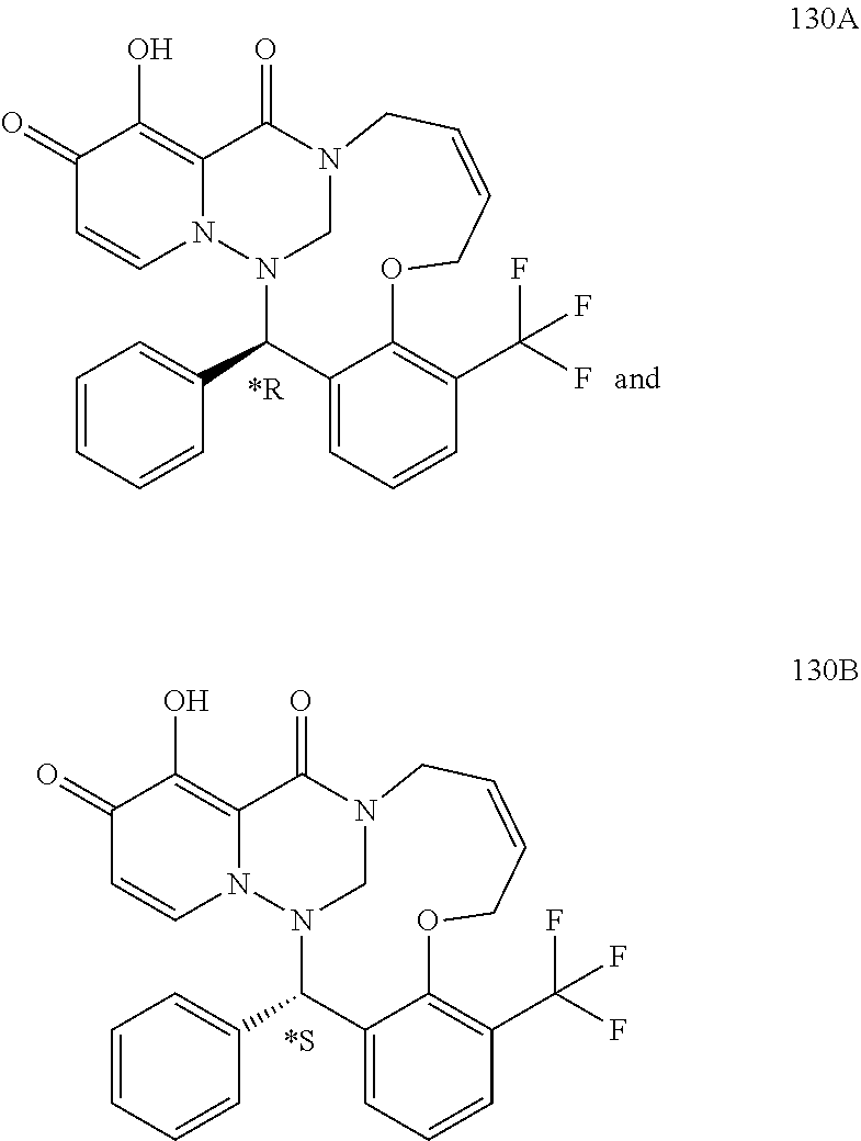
C1(=O)C=CN2C(=C1O)C(=O)N1CN2C(C2=CC=CC=C2)C2=CC=CC(C(F)(F)F)=C2OCC=CC1.C1(=O)C=CN2C(=C1O)C(=O)N1CN2C(C2=CC=CC=C2)C2=CC=CC(C(F)(F)F)=C2OCC=CC1
